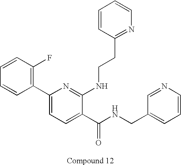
C1=CC(F)=C(C2=CC=C(C(NCC3=CC=CN=C3)=O)C(NCCC3=NC=CC=C3)=N2)C=C1
